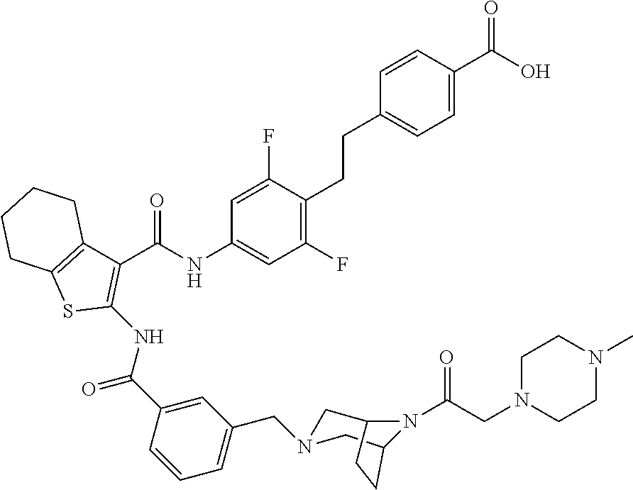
C1(F)=C(CCC2=CC=C(C(O)=O)C=C2)C(F)=CC(NC(C2=C(NC(C3=CC(CN4CC5N(C(CN6CCN(C)CC6)=O)C(C4)CC5)=CC=C3)=O)SC3=C2CCCC3)=O)=C1
